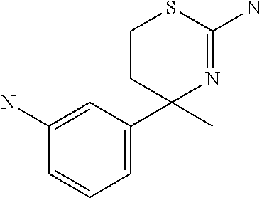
C1CC(C2=CC=CC(N)=C2)(C)N=C(N)S1
